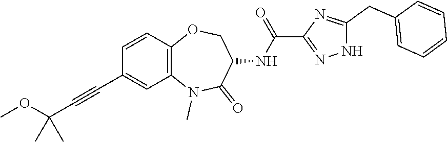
C1=CC2=C(C=C1C#CC(OC)(C)C)N(C)C(=O)C(NC(C1=NNC(CC3=CC=CC=C3)=N1)=O)CO2
